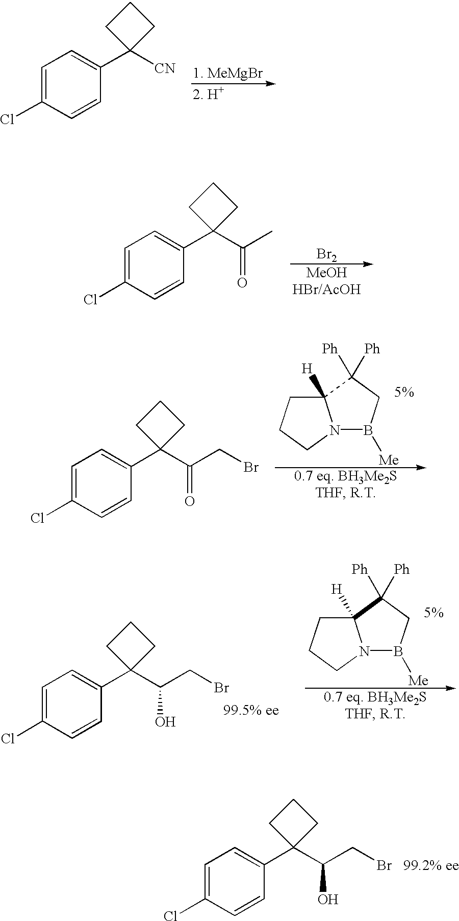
C1=C(Cl)C=CC(C2([CN])CCC2)=C1.C1=C(Cl)C=CC(C2(C(C)=O)CCC2)=C1.[Br2].C1=C(Cl)C=CC(C2(C(CBr)=O)CCC2)=C1.[Ph]C1([Ph])C2([H])N(B([Me])C1)CCC2.C1=C(Cl)C=CC(C2(C(CBr)O)CCC2)=C1.[99.5% ee].[Ph]C1([Ph])C2([H])N(B([Me])C1)CCC2.C1=C(Cl)C=CC(C2(C(CBr)O)CCC2)=C1.[99.2% ee]
